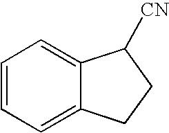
C1=CC=C2C(=C1)C([CN])CC2
